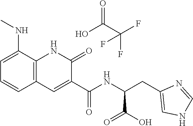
C(=O)(NC(CC1=CNC=N1)C(O)=O)C1=CC2=C(NC1=O)C(NC)=CC=C2.OC(C(F)(F)F)=O
